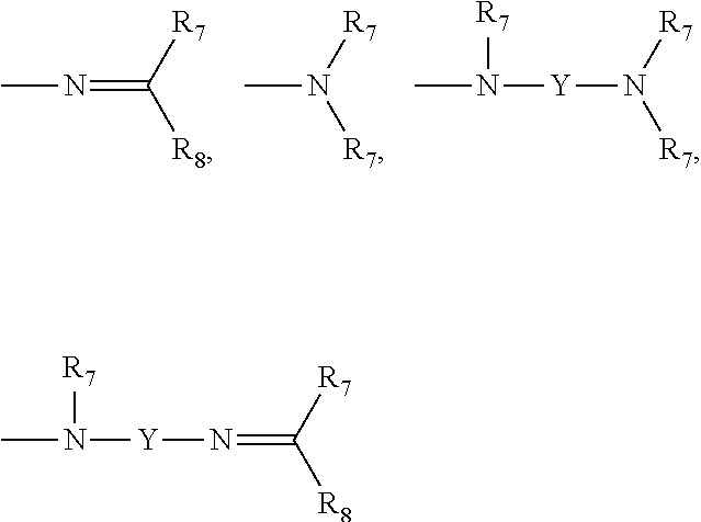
N(=C([R7])[R8])C.CN([R7])[R7].CN([R7])[Y]N([R7])[R7].CN([R7])[Y]N=C([R8])[R7]
